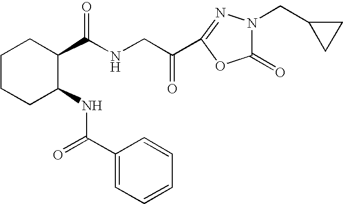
C1CCC(NC(=O)C2=CC=CC=C2)C(C(NCC(=O)C2=NN(CC3CC3)C(=O)O2)=O)C1
